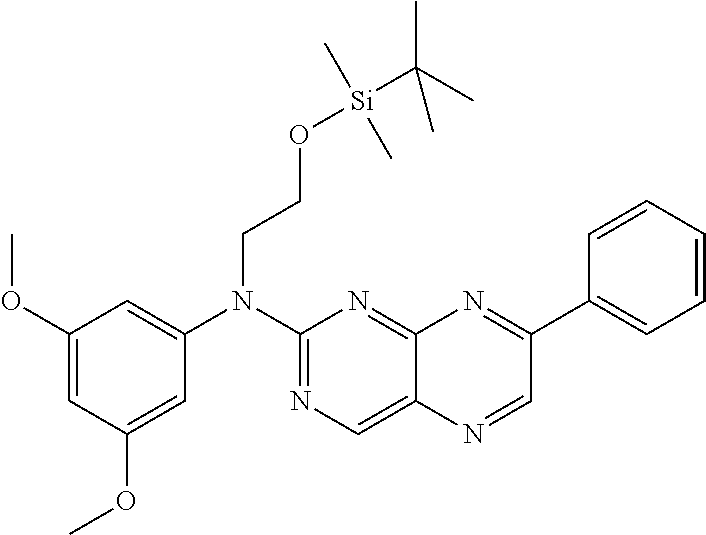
C1(OC)=CC(OC)=CC(N(C2=NC=C3C(=N2)N=C(C2=CC=CC=C2)C=N3)CCO[Si](C(C)(C)C)(C)C)=C1
